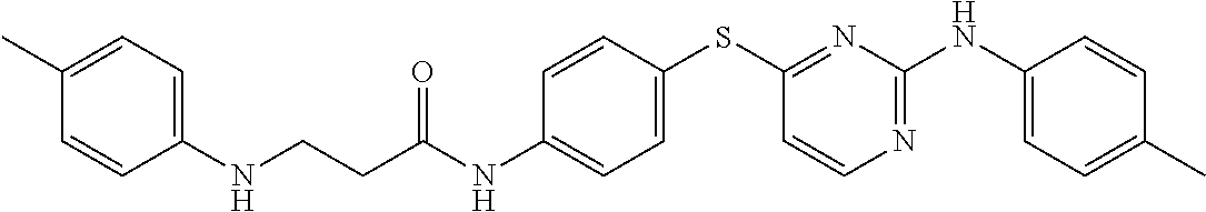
C1=CC(SC2=NC(NC3=CC=C(C)C=C3)=NC=C2)=CC=C1NC(CCNC1=CC=C(C)C=C1)=O
